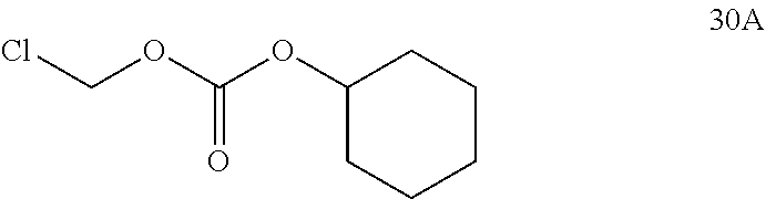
C1(OC(OCCl)=O)CCCCC1
